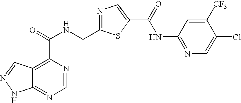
C12=NC=NC(C(NC(C3=NC=C(C(=O)NC4=NC=C(Cl)C([CF3])=C4)S3)C)=O)=C1C=NN2
